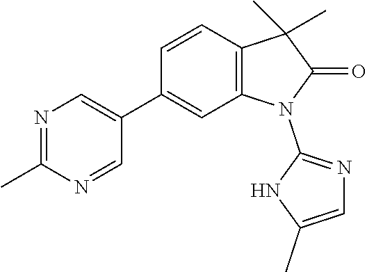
C1(C2=CN=C(C)N=C2)=CC2=C(C=C1)C(C)(C)C(=O)N2C1=NC=C(C)N1
